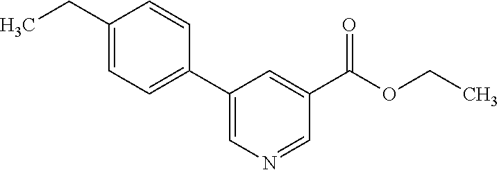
C1(CC)=CC=C(C2=CN=CC(C(OCC)=O)=C2)C=C1
